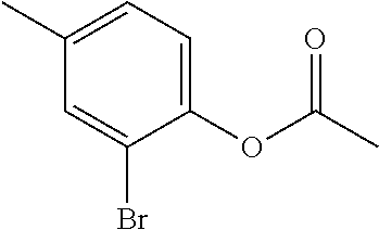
O=C(OC1=CC=C(C)C=C1Br)C
